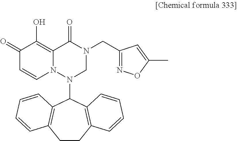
C1(=O)C=CN2C(=C1O)C(=O)N(CC1=NOC(C)=C1)CN2C1C2=C(CCC3=C1C=CC=C3)C=CC=C2
